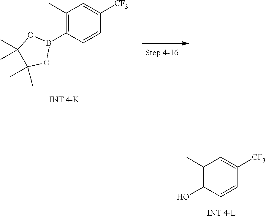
C1(C)=C(O)C=CC([CF3])=C1.C1(C)=C(B2OC(C)(C)C(C)(C)O2)C=CC([CF3])=C1
